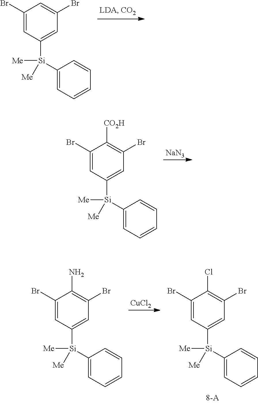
C1(Br)=CC([Si](C2=CC=CC=C2)([Me])[Me])=CC(Br)=C1.[NaN3].C1(Br)=CC([Si](C2=CC=CC=C2)([Me])[Me])=CC(Br)=C1[CO2H].[CuCl2].C1(Br)=CC([Si](C2=CC=CC=C2)([Me])[Me])=CC(Br)=C1Cl.C1(Br)=CC([Si](C2=CC=CC=C2)([Me])[Me])=CC(Br)=C1N
